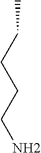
C(CCCN)C
